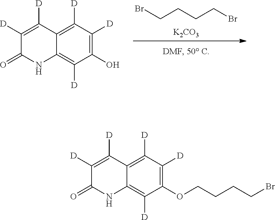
BrCCCCBr.[K2CO3].C1([D])=C2C(=C([D])C(O)=C1[D])NC(=O)C([D])=C2[D].C1([D])=C2C(=C([D])C(OCCCCBr)=C1[D])NC(=O)C([D])=C2[D]
